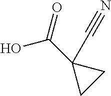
OC(=O)C1(C#N)CC1
